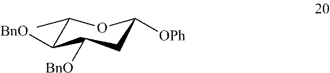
C1(C)C([BnO])C([BnO])CC([OPh])O1
